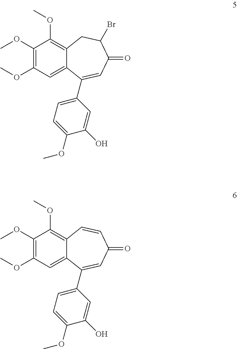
C1(OC)=C(OC)C=C2C(=C1OC)CC(Br)C(=O)C=C2C1=CC=C(OC)C(O)=C1.C1(OC)=C(OC)C=C2C(=C1OC)C=CC(=O)C=C2C1=CC=C(OC)C(O)=C1
